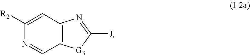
C12=C(C=C([R2])N=C1)N=C([J])[G3]2
